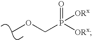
COCP([ORx])([ORx])=O
